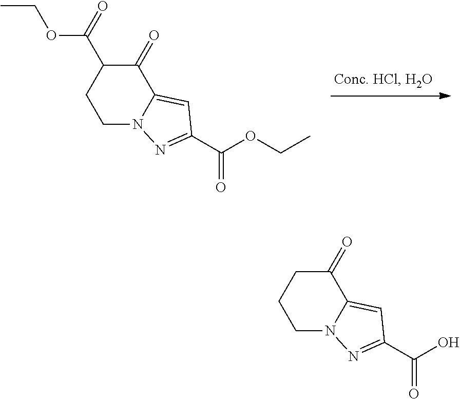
C1N2C(=CC(C(OCC)=O)=N2)C(=O)C(C(=O)OCC)C1.C1N2C(=CC(C(O)=O)=N2)C(=O)CC1
